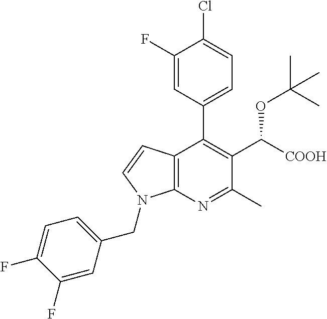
C12=C(N=C(C)C(C([COOH])OC(C)(C)C)=C1C1=CC=C(Cl)C(F)=C1)N(CC1=CC=C(F)C(F)=C1)C=C2
